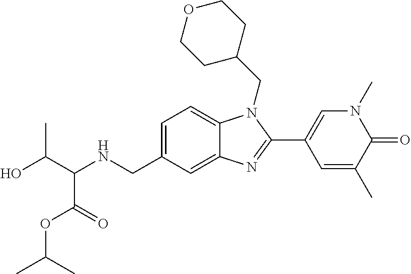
C1=C(CNC(C(O)C)C(OC(C)C)=O)C=C2C(=C1)N(CC1CCOCC1)C(C1=CN(C)C(=O)C(C)=C1)=N2
